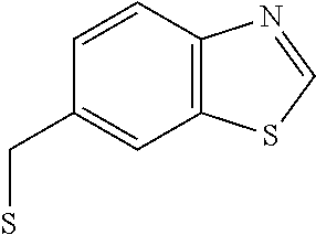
C12=C(C=CC(CS)=C1)N=CS2
